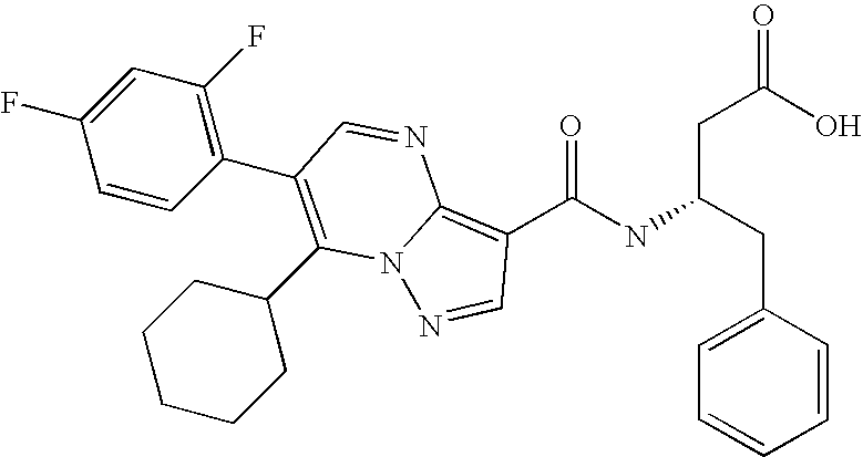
C(NC(=O)C1=C2N(N=C1)C(C1CCCCC1)=C(C1=C(F)C=C(F)C=C1)C=N2)(CC1=CC=CC=C1)CC(O)=O
